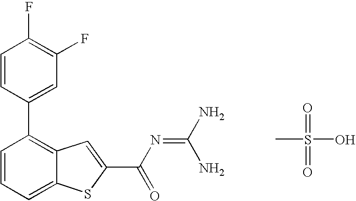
C1=CC(C2=C3C(=CC=C2)SC(C(N=C(N)N)=O)=C3)=CC(F)=C1F.CS(=O)(=O)O
